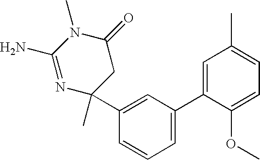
N1=C(N)N(C)C(=O)CC1(C)C1=CC(C2=CC(C)=CC=C2OC)=CC=C1
